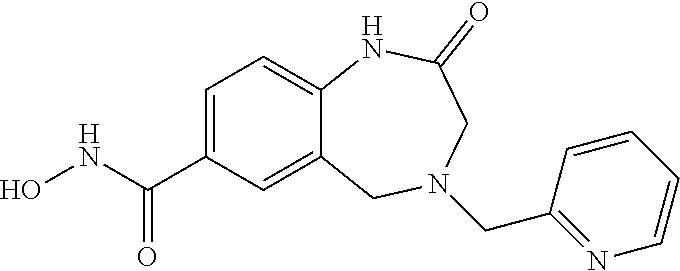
C1=C(C(NO)=O)C=C2C(=C1)NC(=O)CN(CC1=NC=CC=C1)C2
